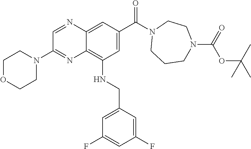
C1=C(C(N2CCCN(C(OC(C)(C)C)=O)CC2)=O)C=C2C(=C1NCC1=CC(F)=CC(F)=C1)N=C(N1CCOCC1)C=N2
